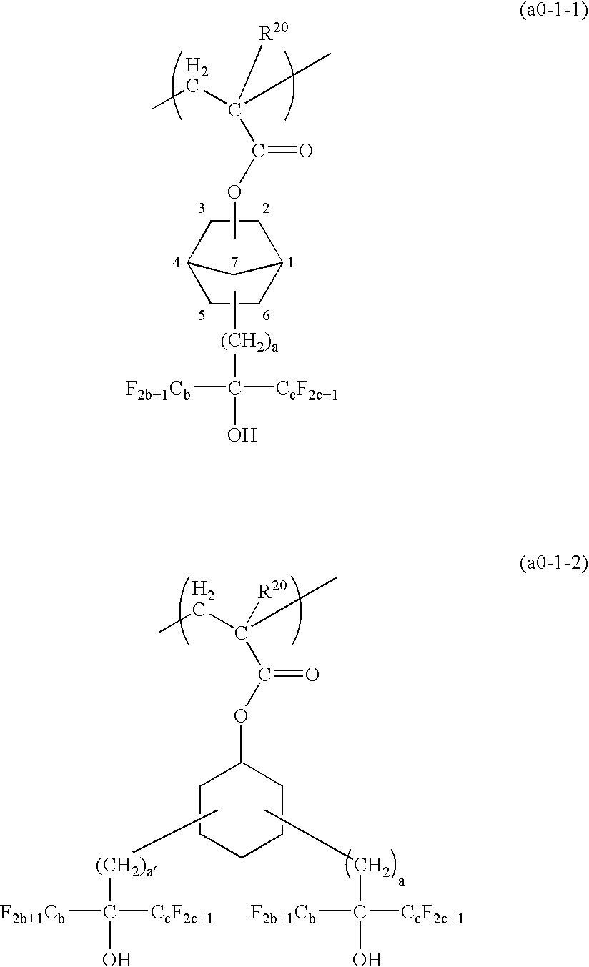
CCC(C)([R20])C(=O)OC.C12CC(CC1)CC2.[(CH2)a](C([CcF2c+1])([F2b+1Cb])O)C.[CcF2c+1]C([F2b+1Cb])(O)CC.[(CH2)a](C([CcF2c+1])([F2b+1Cb])O)C.CCC(C)([R20])C(OC1CCCCC1)=O
